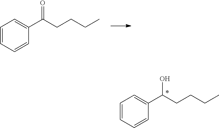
C1=CC=CC(C(CCCC)O)=C1.C1=CC=CC(C(CCCC)=O)=C1
